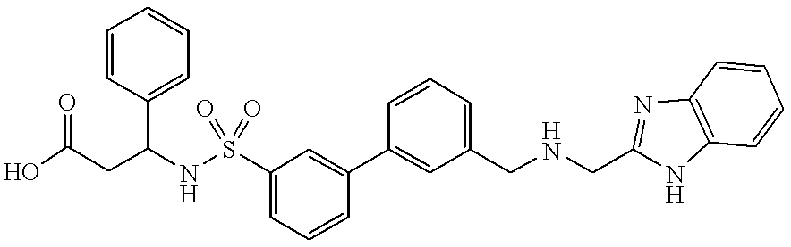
C(C(NS(C1=CC=CC(C2=CC(CNCC3=NC4=C(N3)C=CC=C4)=CC=C2)=C1)(=O)=O)C1=CC=CC=C1)C(O)=O
